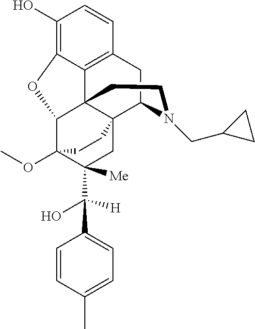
C1(O)=C2C3=C(C=C1)CC1N(CC4CC4)CCC34C(C3(OC)C(C([H])(O)C5=CC=C(C)C=C5)([Me])CC41CC3)O2
